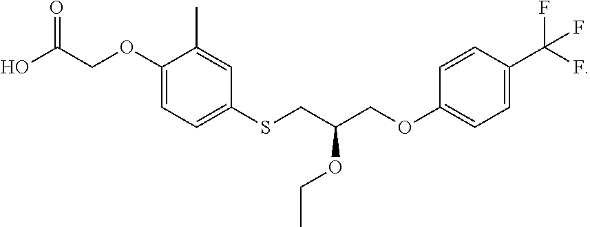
OC(COC1=CC=C(SCC(COC2=CC=C(C(F)(F)F)C=C2)OCC)C=C1C)=O
